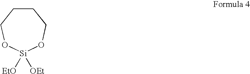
C1CCO[Si]([EtO])([OEt])OC1
